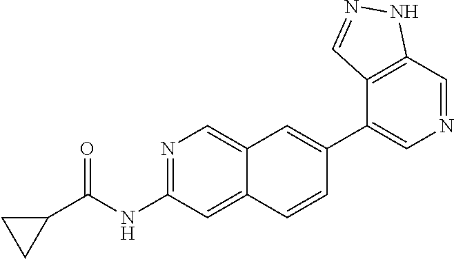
N1=C(NC(C2CC2)=O)C=C2C(=C1)C=C(C1=CN=CC3=C1C=NN3)C=C2
